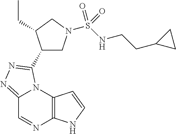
C12=NN=C(C3CN(S(NCCC4CC4)(=O)=O)CC3CC)N1C1=C(N=C2)NC=C1
